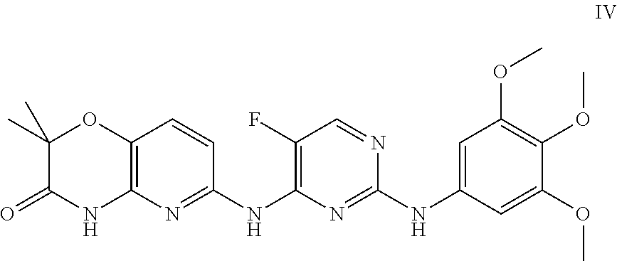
C12=C(N=C(NC3=C(F)C=NC(NC4=CC(OC)=C(OC)C(OC)=C4)=N3)C=C1)NC(=O)C(C)(C)O2
